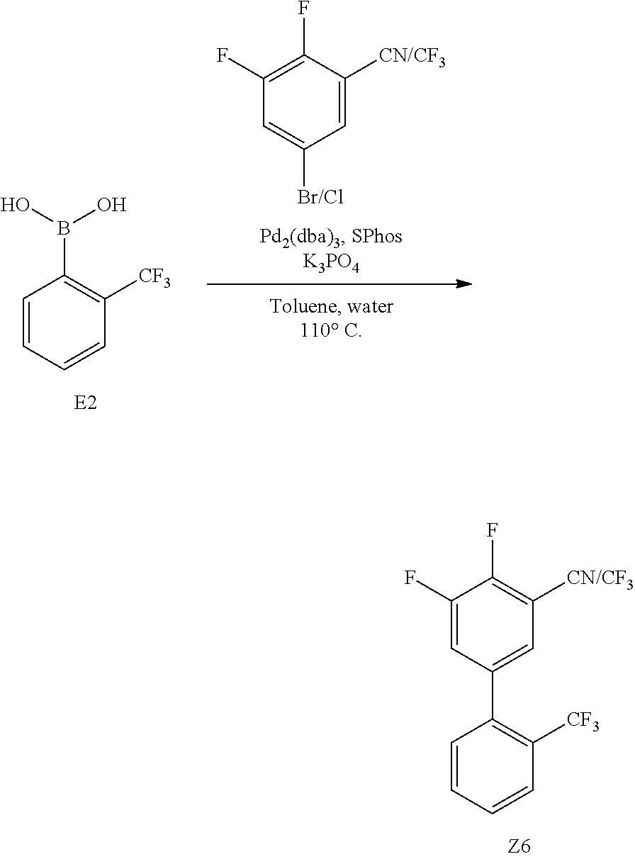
C1=CC=CC([CF3])=C1C1=CC([CN/CF3])=C(F)C(F)=C1.C1=C([Br/Cl])C=C([CN/CF3])C(F)=C1F.C1=CC=CC([CF3])=C1B(O)O
